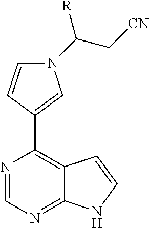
N1(C(C[CN])[R])C=CC(C2=C3C(=NC=N2)NC=C3)=C1
